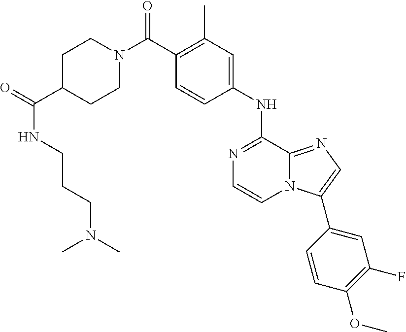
C1(NC2=NC=CN3C2=NC=C3C2=CC(F)=C(OC)C=C2)=CC(C)=C(C(N2CCC(C(=O)NCCCN(C)C)CC2)=O)C=C1
